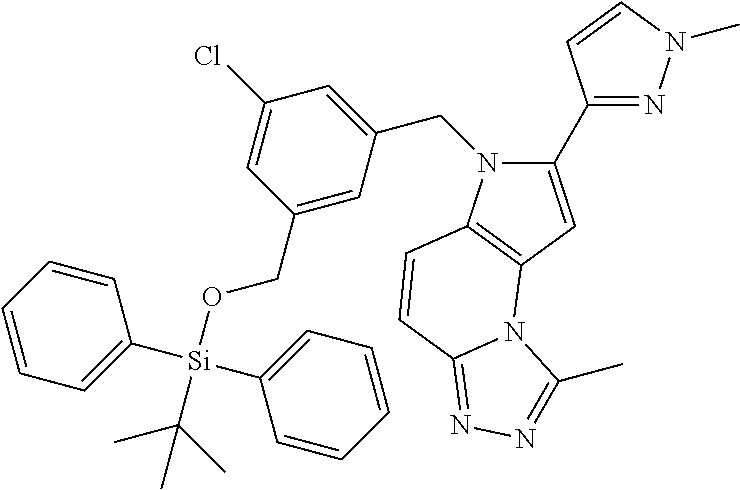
C1(C2=NN(C)C=C2)=CC2=C(N1CC1=CC(Cl)=CC(CO[Si](C(C)(C)C)(C3=CC=CC=C3)C3=CC=CC=C3)=C1)C=CC1=NN=C(C)N21
